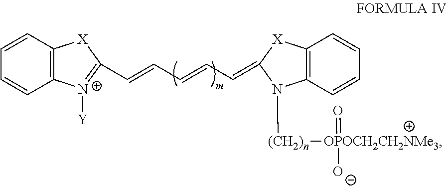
C1=CC2=C(C=C1)[N+]([Y])=C(C=CC=CC=C1[X]C3=C(C=CC=C3)N1[(CH2)n][OPOCH2CH2NMe3](=O)[O-])[X]2
